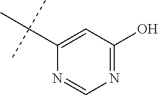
C1(C(C)(C)C)=CC(O)=NC=N1
